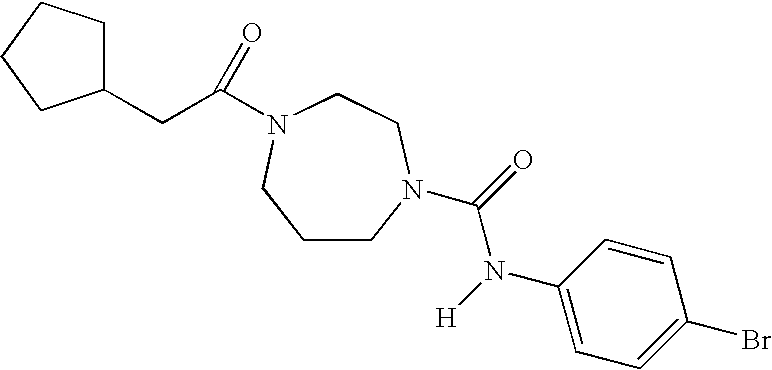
C1CN(C(=O)N([H])C2=CC=C(Br)C=C2)CCN(C(CC2CCCC2)=O)C1
